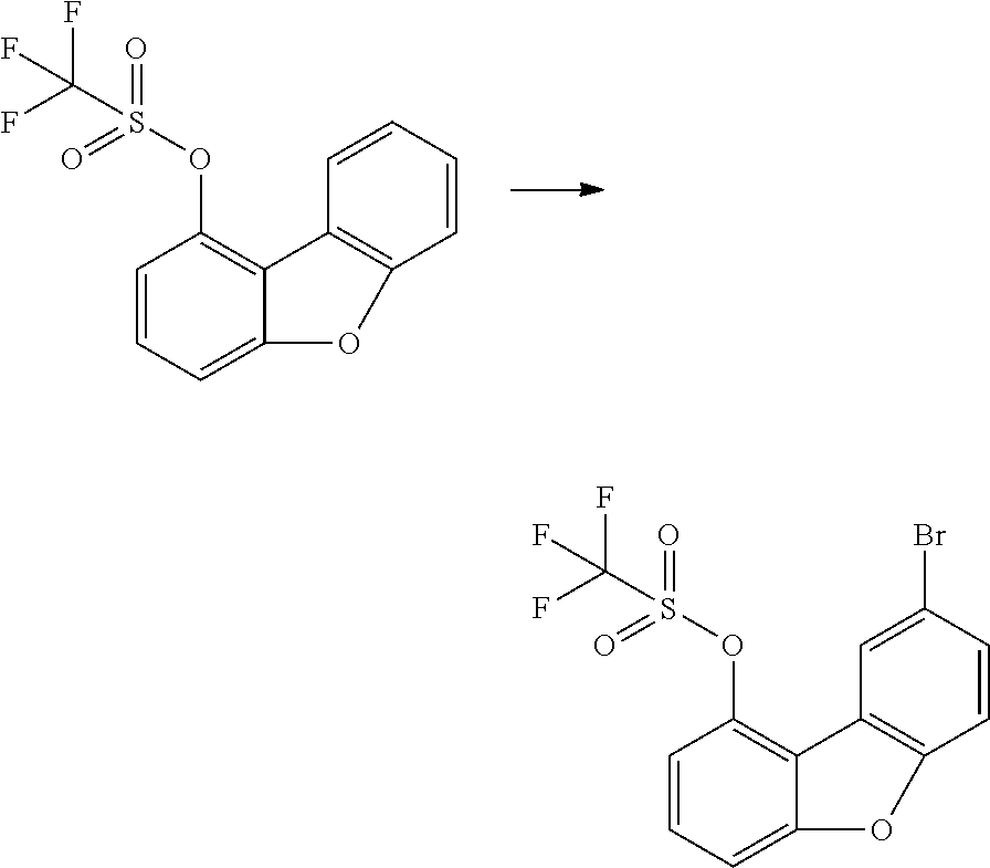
C1=CC=C2C(=C1OS(=O)(=O)C(F)(F)F)C1=C(O2)C=CC=C1.C1=CC=C2C(=C1OS(=O)(=O)C(F)(F)F)C1=C(O2)C=CC(Br)=C1
